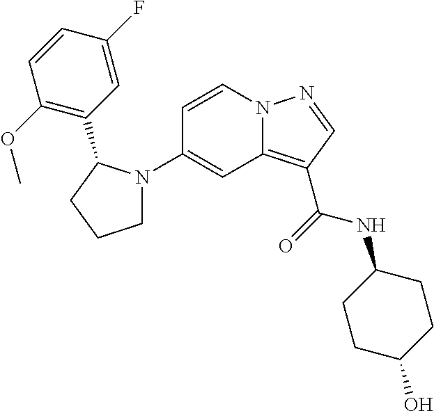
N12C(=C(C(=O)NC3CCC(O)CC3)C=N1)C=C(N1CCCC1C1=C(OC)C=CC(F)=C1)C=C2
